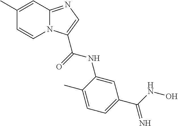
C1=CN2C(=NC=C2C(=O)NC2=CC(C(NO)=N)=CC=C2C)C=C1C
